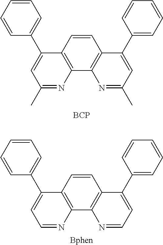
C1=CC=CC(C2=CC(C)=NC3=C2C=CC2=C3N=C(C)C=C2C2=CC=CC=C2)=C1.[BCP].C1=CC=CC(C2=CC=NC3=C2C=CC2=C3N=CC=C2C2=CC=CC=C2)=C1.[Bphen]
